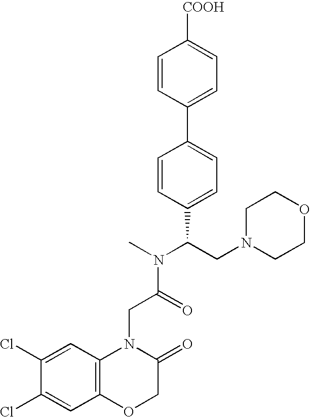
C1=CC(C2=CC=C(C(N(C)C(=O)CN3C4=C(OCC3=O)C=C(Cl)C(Cl)=C4)CN3CCOCC3)C=C2)=CC=C1[COOH]
